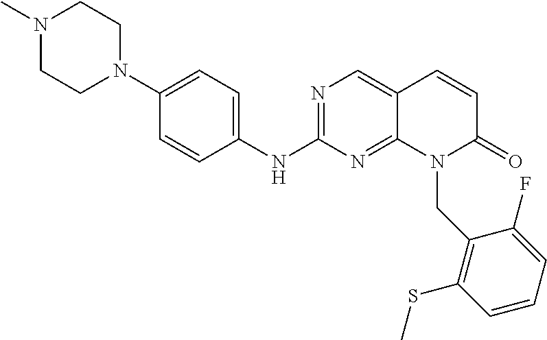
N1(C)CCN(C2=CC=C(NC3=NC=C4C(=N3)N(CC3=C(SC)C=CC=C3F)C(=O)C=C4)C=C2)CC1
